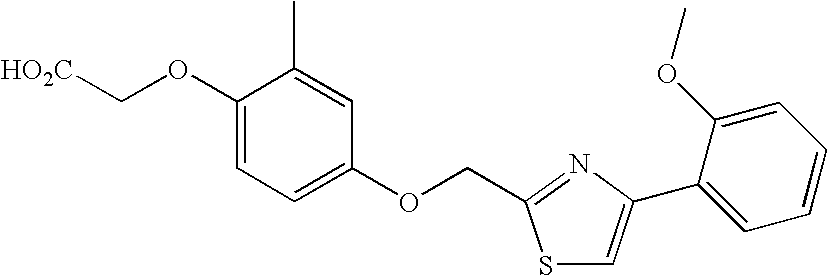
[HO2C]COC1=CC=C(OCC2=NC(C3=CC=CC=C3OC)=CS2)C=C1C
